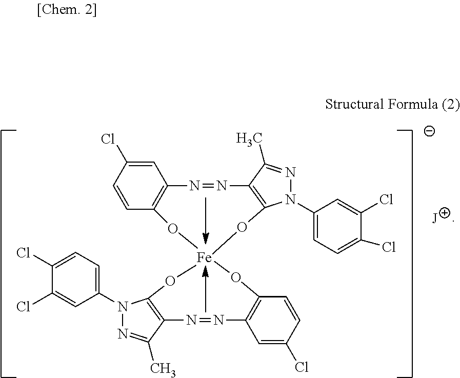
N1(C2=CC=C(Cl)C(Cl)=C2)N=C(C)C2=C1O[Fe]1(OC3=C(C(C)=NN3C3=CC=C(Cl)C(Cl)=C3)N=NC3=C(C=CC(Cl)=C3)O1)OC1=C(N=N2)C=C(Cl)C=C1
